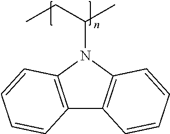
C12=C(N(C(C)CC)C3=C1C=CC=C3)C=CC=C2
